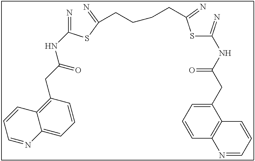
N=C(SC(=N)CCCCC(SC(=N)NC(CC1=CC=CC2=C1C=CC=N2)=O)=N)NC(CC1=C2C(=CC=C1)N=CC=C2)=O
